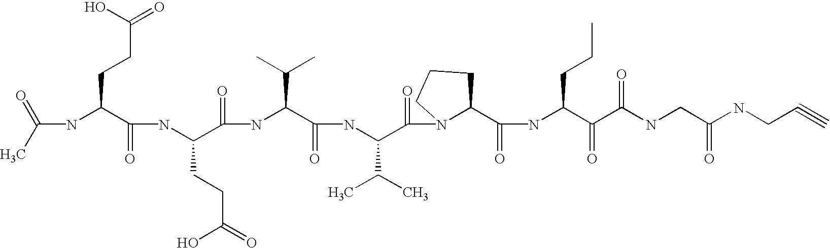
C(NC(C(NC(C(=O)NC(C(=O)NC(C(=O)N1C(C(=O)NC(C(=O)C(NCC(=O)NCC#C)=O)CCC)CCC1)C(C)C)C(C)C)CCC(=O)O)=O)CCC(=O)O)(C)=O
